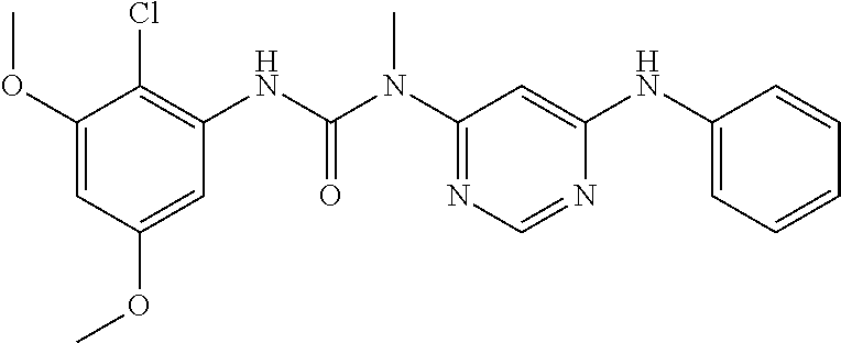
O(C1=CC(OC)=CC(NC(N(C2=NC=NC(NC3=CC=CC=C3)=C2)C)=O)=C1Cl)C
